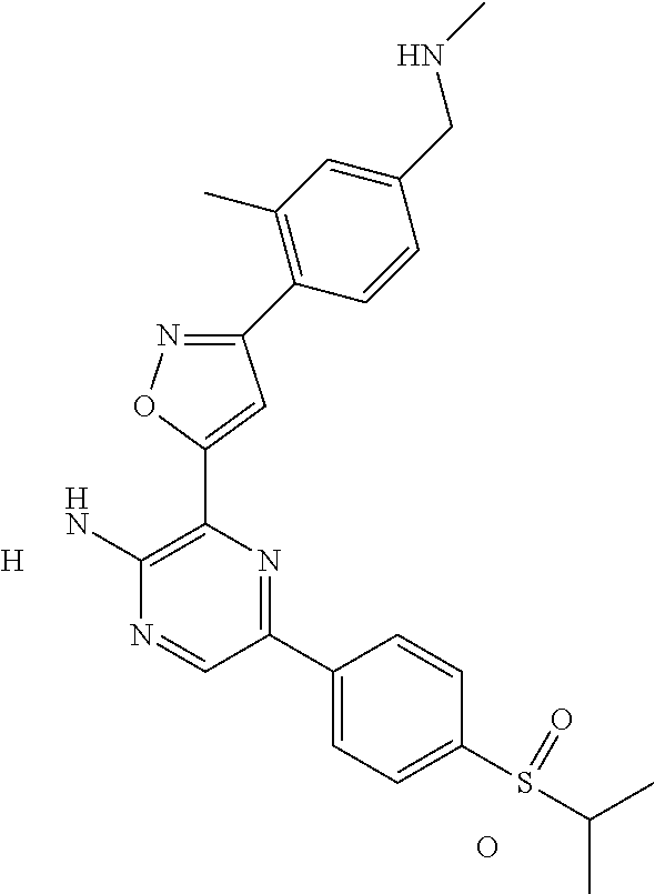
C1(C2=C(C)C=C(CNC)C=C2)=NOC(C2=C(N)N=CC(C3=CC=C(S(C(C)C)=O)C=C3)=N2)=C1.[H].O
